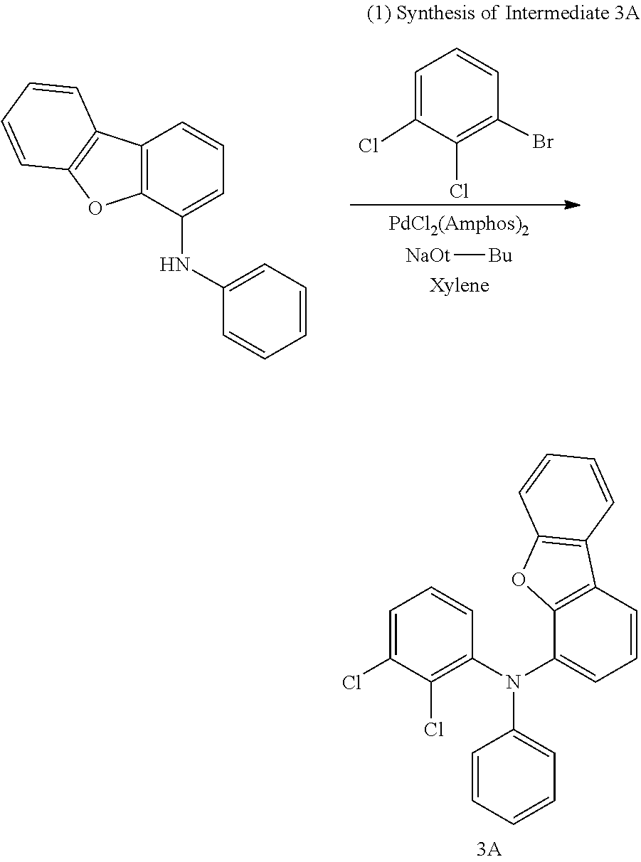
[NaOt][Bu].C1=CC=CC=C1NC1=CC=CC2=C1OC1=C2C=CC=C1.C1=C(Cl)C(Cl)=C(Br)C=C1.C1=CC=CC=C1N(C1=C(Cl)C(Cl)=CC=C1)C1=CC=CC2=C1OC1=C2C=CC=C1
